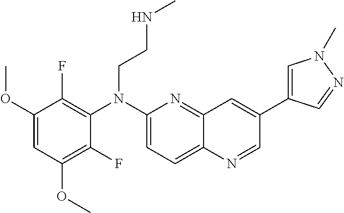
C1(F)=C(OC)C=C(OC)C(F)=C1N(C1=CC=C2C(=N1)C=C(C1=CN(C)N=C1)C=N2)CCNC
